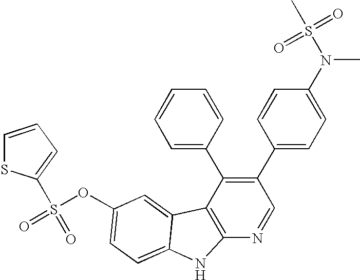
O(C1=CC=C2C(=C1)C1=C(N=CC(C3=CC=C(N(C)S(C)(=O)=O)C=C3)=C1C1=CC=CC=C1)N2)S(=O)(=O)C1=CC=CS1
